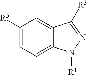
C1([R5])=CC=C2C(=C1)C([R3])=NN2[R1]
